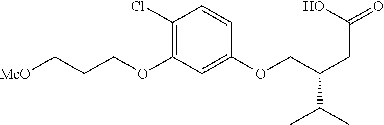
C1(Cl)=C(OCCC[MeO])C=C(OCC(CC(=O)O)C(C)C)C=C1
